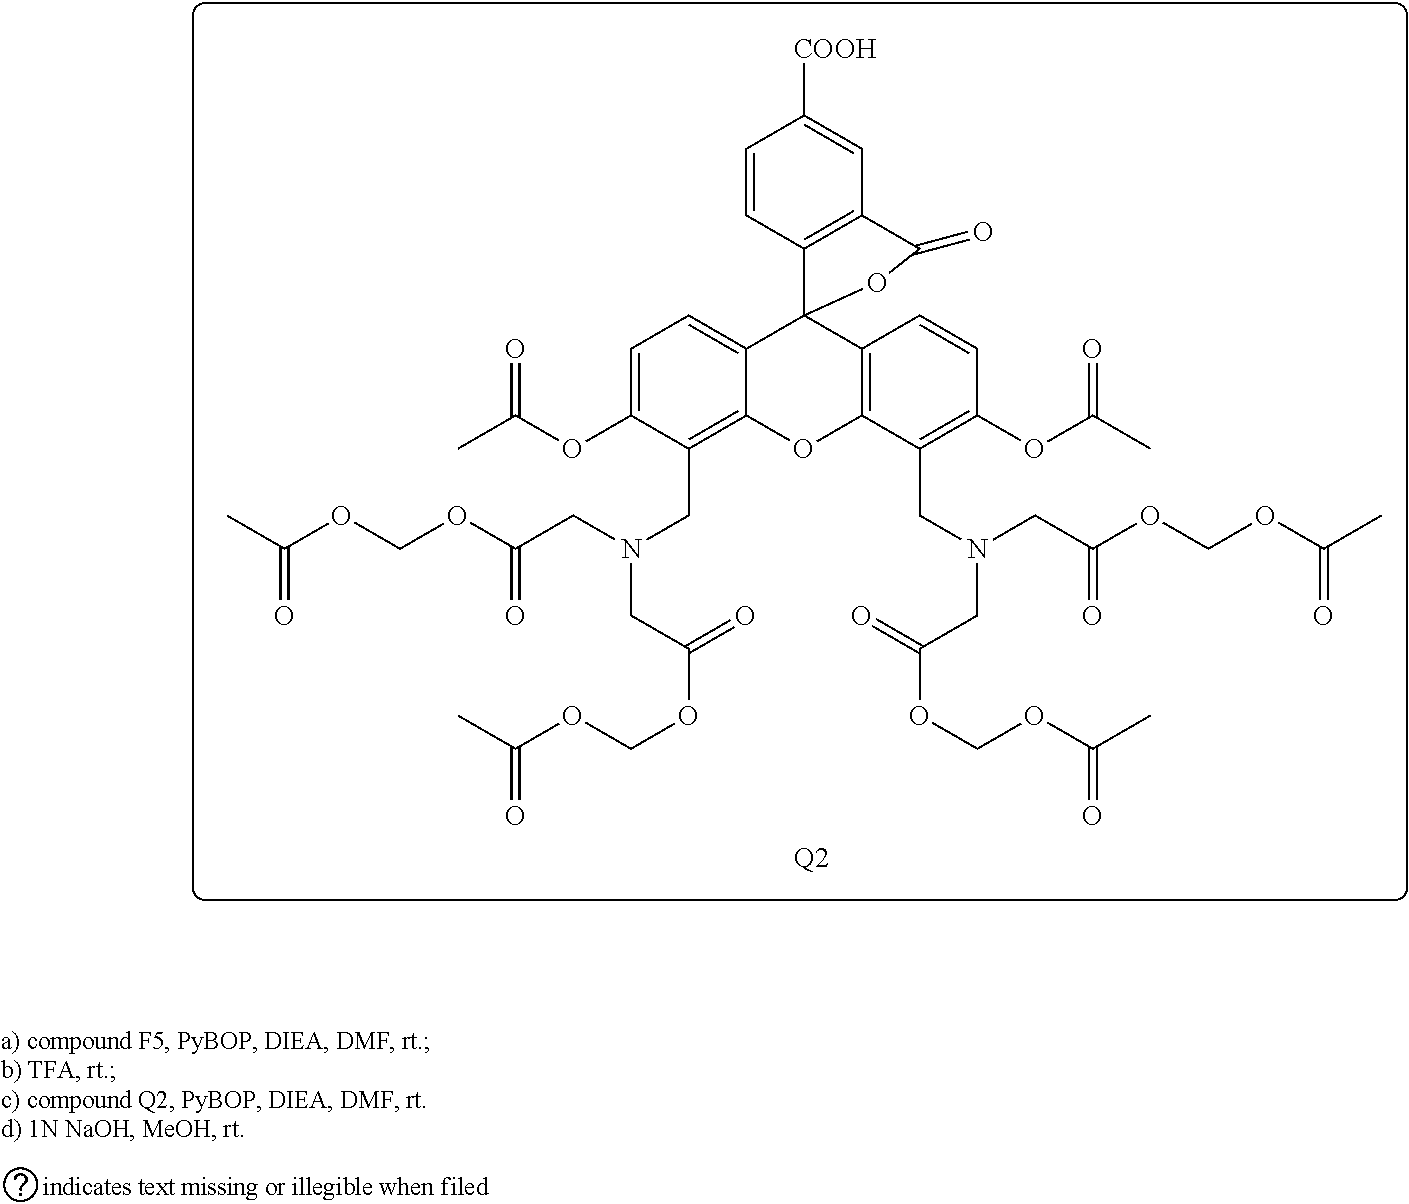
C1=C(OC(C)=O)C(CN(CC(OCOC(C)=O)=O)CC(=O)OCOC(C)=O)=C2C(=C1)C1(C3=C(O2)C(CN(CC(OCOC(C)=O)=O)CC(=O)OCOC(C)=O)=C(OC(=O)C)C=C3)C2=C(C=C([COOH])C=C2)C(=O)O1.[Q2]
